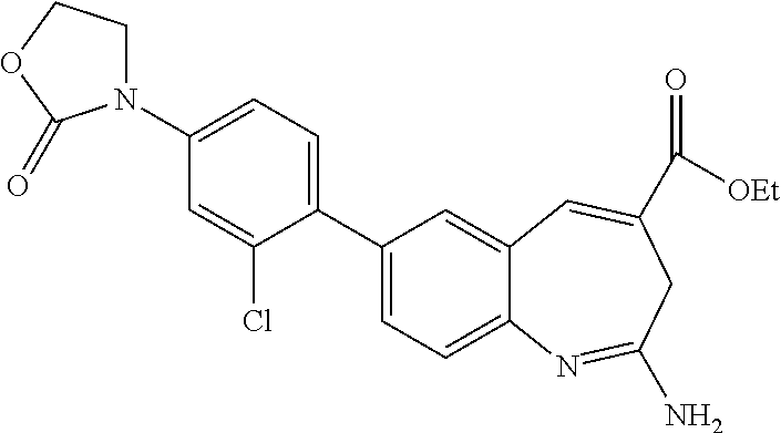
C1(C2=CC=C3C(=C2)C=C(C(=O)[OEt])CC(N)=N3)=CC=C(N2CCOC2=O)C=C1Cl
